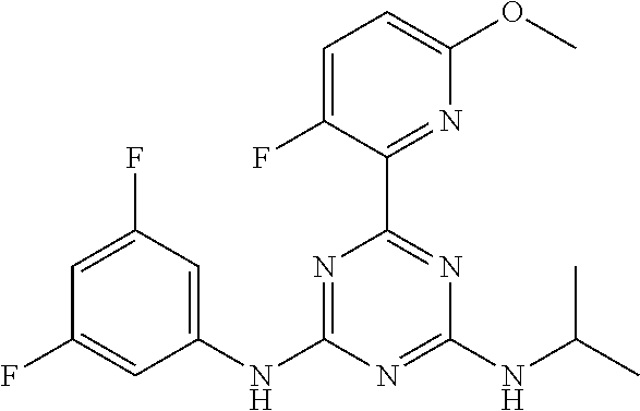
C1=C(F)C=C(NC2=NC(C3=NC(OC)=CC=C3F)=NC(NC(C)C)=N2)C=C1F
